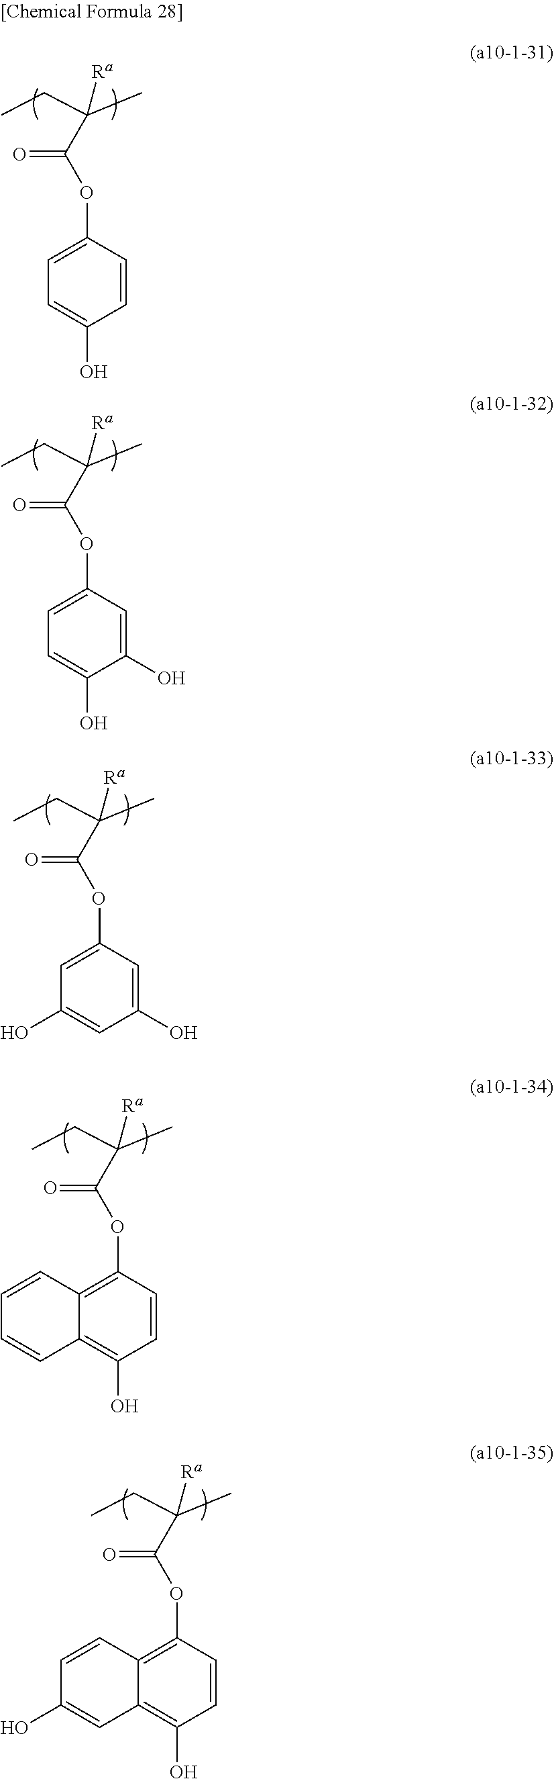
CCC(C)([Ra])C(OC1=CC=C(O)C=C1)=O.CCC(C)([Ra])C(OC1=CC=C(O)C(O)=C1)=O.CCC(C)([Ra])C(OC1=CC(O)=CC(O)=C1)=O.CCC(C)([Ra])C(OC1=C2C(=C(O)C=C1)C=CC=C2)=O.CCC(C)([Ra])C(OC1=C2C(=C(O)C=C1)C=C(O)C=C2)=O
